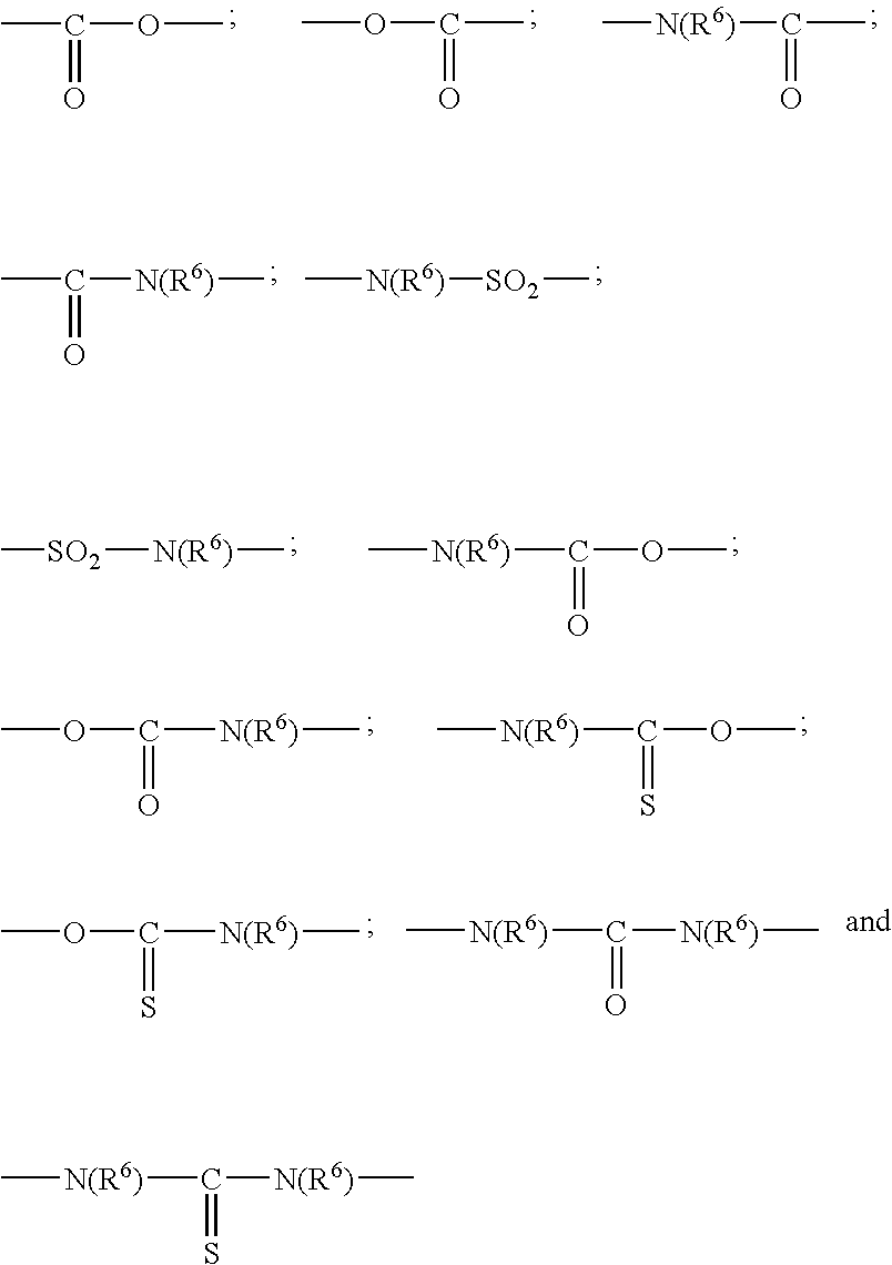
COC(C)=O.COC(C)=O.[N(R6)](C(C)=O)C.[N(R6)](C(C)=O)C.[N(R6)](C)[SO2]C.[N(R6)](C)[SO2]C.C[N(R6)]C(OC)=O.C[N(R6)]C(OC)=O.C[N(R6)]C(OC)=S.C[N(R6)]C(OC)=S.C[N(R6)]C([N(R6)]C)=O.C[N(R6)]C([N(R6)]C)=S
